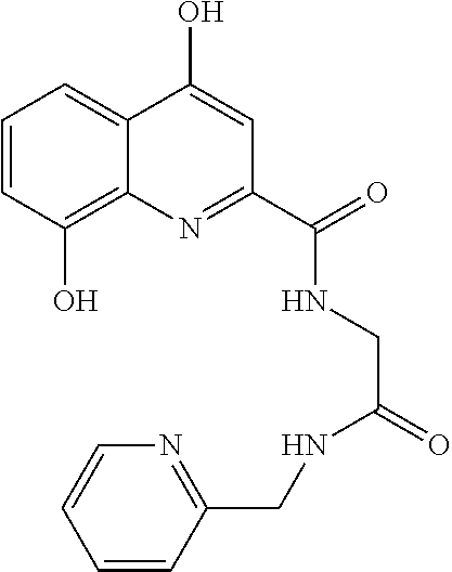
C1=CC(O)=C2C(=C1)C(O)=CC(C(=O)NCC(=O)NCC1=NC=CC=C1)=N2
